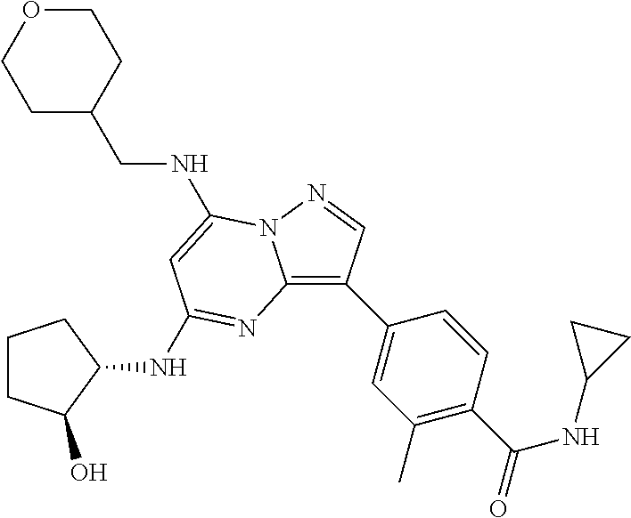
C1OCCC(CNC2=CC(NC3C(O)CCC3)=NC3=C(C4=CC(C)=C(C(=O)NC5CC5)C=C4)C=NN32)C1
